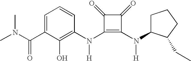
C(C1=CC=CC(N(C2=C(N([H])C3CCCC3CC)C(=O)C2=O)[H])=C1O)(=O)N(C)C
